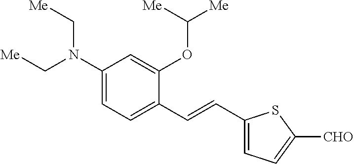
C1(N(C[Me])C[Me])=CC=C(C=CC2=CC=C([CHO])S2)C(OC([Me])[Me])=C1
